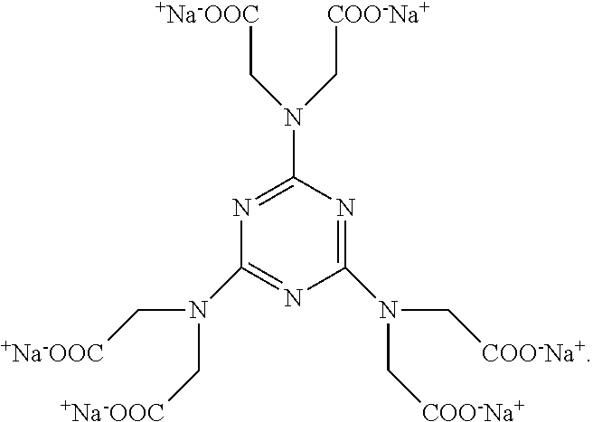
C1(N(C[+Na-OOC])C[COO-Na+])=NC(N(C[+Na-OOC])C[+Na-OOC])=NC(N(C[COO-Na+])C[COO-Na+])=N1
